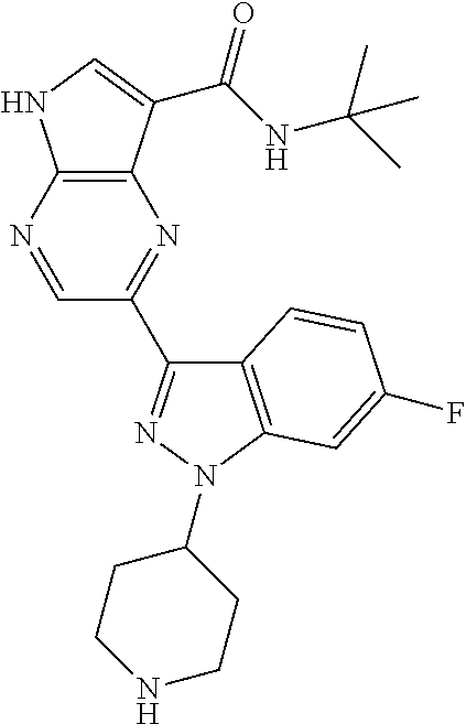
C12=C(C(C(NC(C)(C)C)=O)=CN1)N=C(C1=NN(C3CCNCC3)C3=C1C=CC(F)=C3)C=N2
